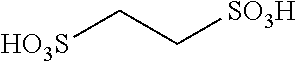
[HO3S]CC[SO3H]
